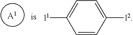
[A1].C1=C([l2])C=CC([l1])=C1
